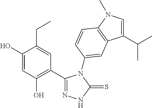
C1(C2=NNC(=S)N2C2=CC3=C(N(C)C=C3C(C)C)C=C2)=C(O)C=C(O)C(CC)=C1
